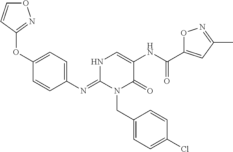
C1(N=C2N(CC3=CC=C(Cl)C=C3)C(=O)C(NC(=O)C3=CC(C)=NO3)=CN2)=CC=C(OC2=NOC=C2)C=C1
